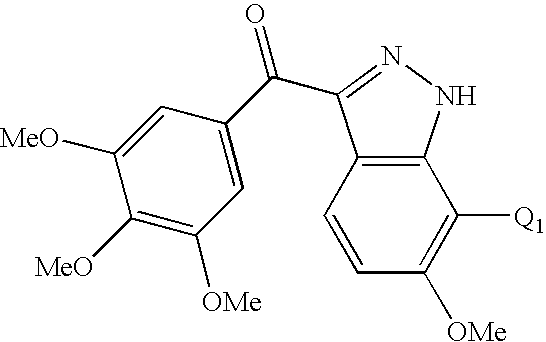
C12=C(C=CC([OMe])=C1[Q1])C(C(C1=CC([OMe])=C([MeO])C([MeO])=C1)=O)=NN2
